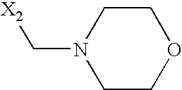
[X2]CN1CCOCC1
